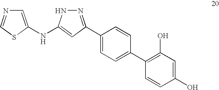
C1(C2=NNC(NC3=CN=CS3)=C2)=CC=C(C2=C(O)C=C(O)C=C2)C=C1
